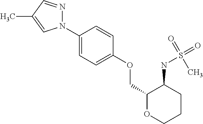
C1(N2N=CC(C)=C2)=CC=C(OCC2OCCCC2NS(=O)(C)=O)C=C1
